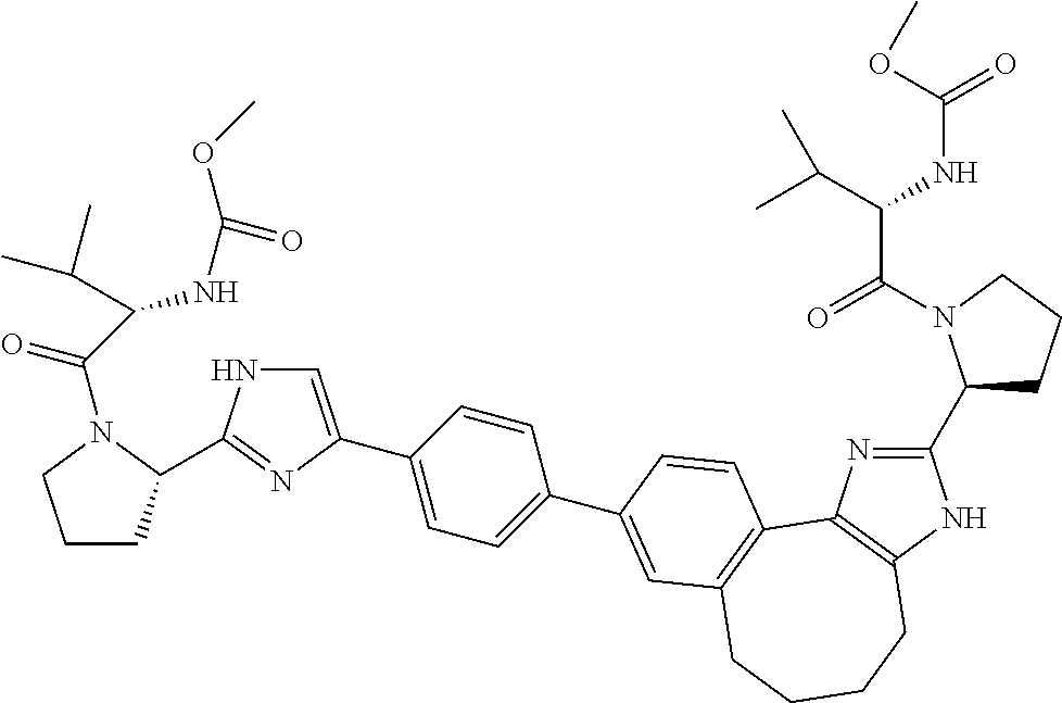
C1(C2=CNC(C3CCCN3C(C(C(C)C)NC(OC)=O)=O)=N2)=CC=C(C2=CC3=C(C4=C(NC(C5CCCN5C(=O)C(C(C)C)NC(=O)OC)=N4)CCCC3)C=C2)C=C1
